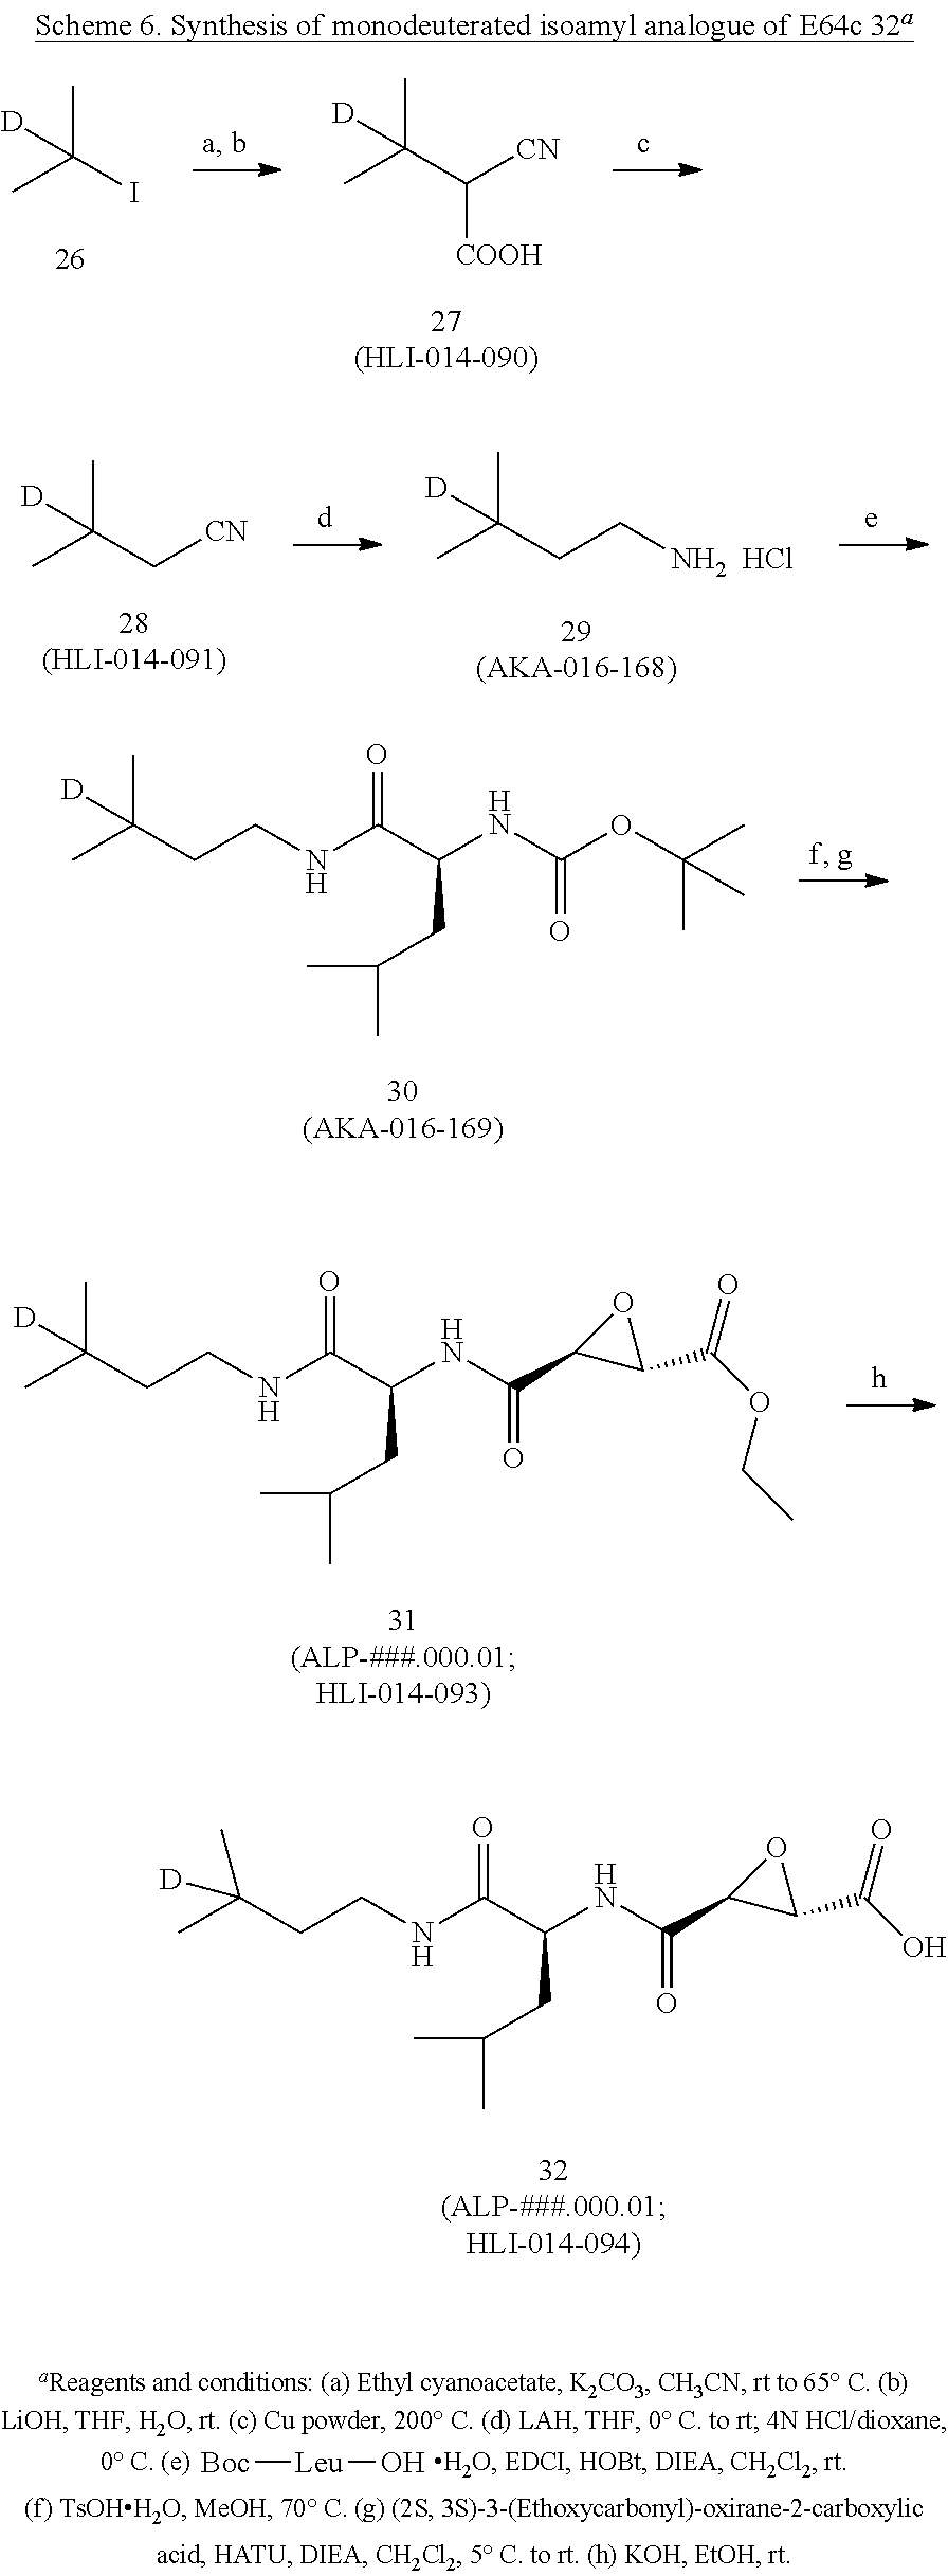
CC(I)(C)[D].CC(C([CN])[COOH])(C)[D].CC(CCNC(C(NC(OC(C)(C)C)=O)CC(C)C)=O)(C)[D].CC(CCNC(C(NC(C1C(C(OCC)=O)O1)=O)CC(C)C)=O)(C)[D].[Boc][Leu]O.CC(C[CN])(C)[D].CC(CCN)(C)[D].Cl.C(CCNC(C(NC(C1C(C(O)=O)O1)=O)CC(C)C)=O)(C)(C)[D]
